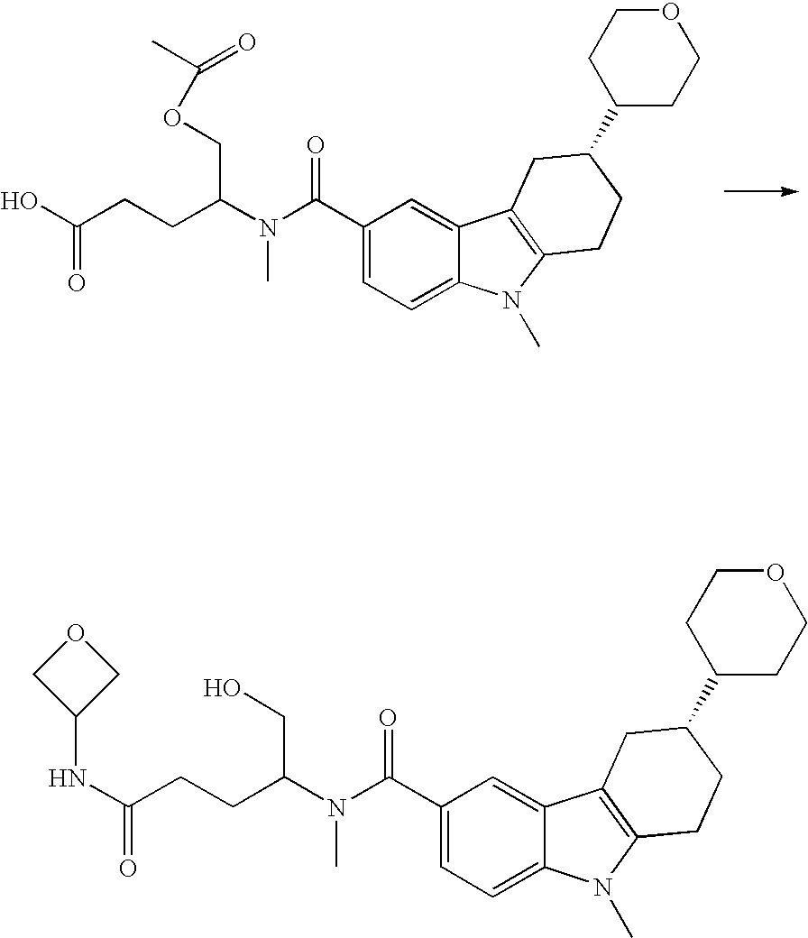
C1(C(=O)N(C)C(COC(C)=O)CCC(=O)O)=CC=C2C(=C1)C1=C(N2C)CCC(C2CCOCC2)C1.C1(C(=O)N(C)C(CO)CCC(=O)NC2COC2)=CC=C2C(=C1)C1=C(N2C)CCC(C2CCOCC2)C1
